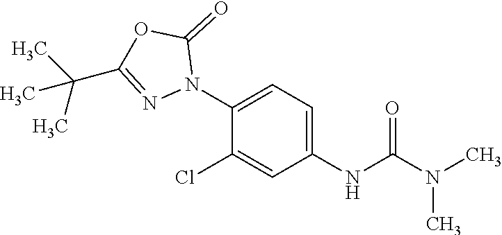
C1(N2C(=O)OC(C(C)(C)C)=N2)=CC=C(NC(=O)N(C)C)C=C1Cl
